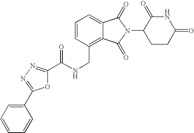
C1=CC(CNC(=O)C2=NN=C(C3=CC=CC=C3)O2)=C2C(=C1)C(=O)N(C1CCC(=O)NC1=O)C2=O
